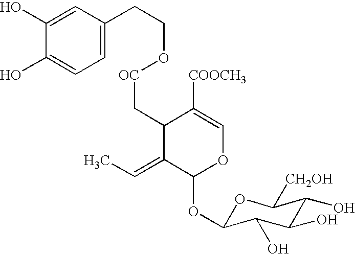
C1=C(CCO[OC]CC2C(=CC)C(OC3OC([CH2OH])C(O)C(O)C3O)OC=C2[COOCH3])C=C(O)C(O)=C1
